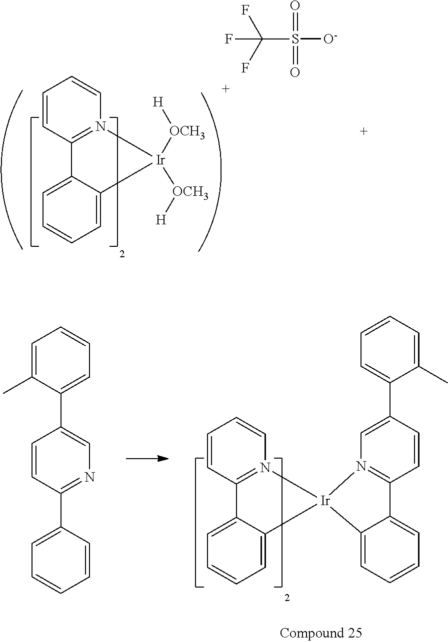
O=S(=O)([O-])C(F)(F)F.C1=CN2=C(C=C1)C1=CC=CC=C1[Ir]2([OCH3][H])[OCH3][H].C1=C(C)C(C2=CN=C(C3=CC=CC=C3)C=C2)=CC=C1.C1=CN2=C(C=C1)C1=CC=CC=C1[Ir]21N2=C(C=CC(C3=CC=CC=C3C)=C2)C2=CC=CC=C12
